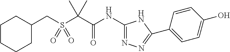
N(C(C(C)(C)S(CC1CCCCC1)(=O)=O)=O)C1=NN=C(C2=CC=C(O)C=C2)N1
